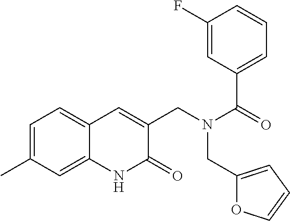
C1=C(C)C=C2C(=C1)C=C(CN(C(=O)C1=CC=CC(F)=C1)CC1=CC=CO1)C(=O)N2
